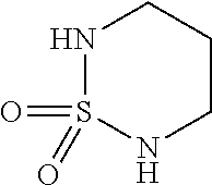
N1S(=O)(=O)NCCC1
